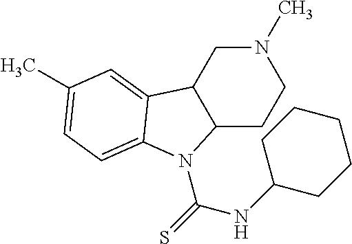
N1(C)CC2C(CC1)N(C(=S)NC1CCCCC1)C1=CC=C(C)C=C21
